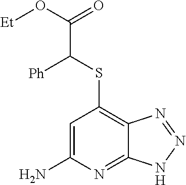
C1=C(N)N=C2C(=C1SC([Ph])C(=O)O[Et])N=NN2
